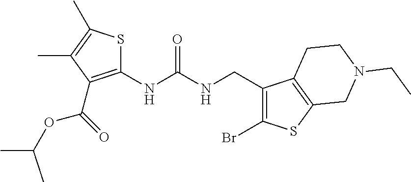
C1(NC(NCC2=C(Br)SC3=C2CCN(CC)C3)=O)=C(C(OC(C)C)=O)C(C)=C(C)S1
